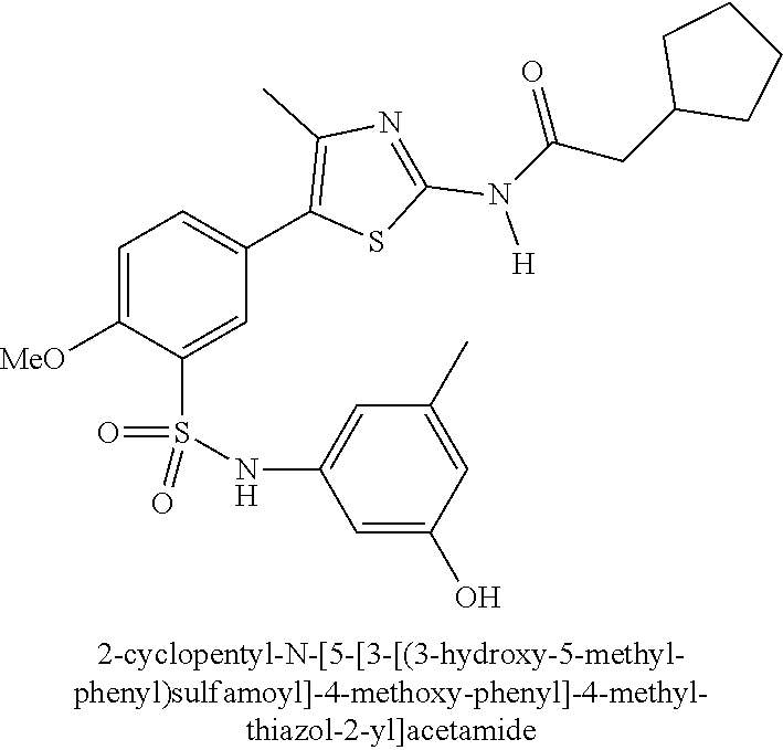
C1=C([MeO])C(S(NC2=CC(C)=CC(O)=C2)(=O)=O)=CC(C2=C(C)N=C(N([H])C(CC3CCCC3)=O)S2)=C1
